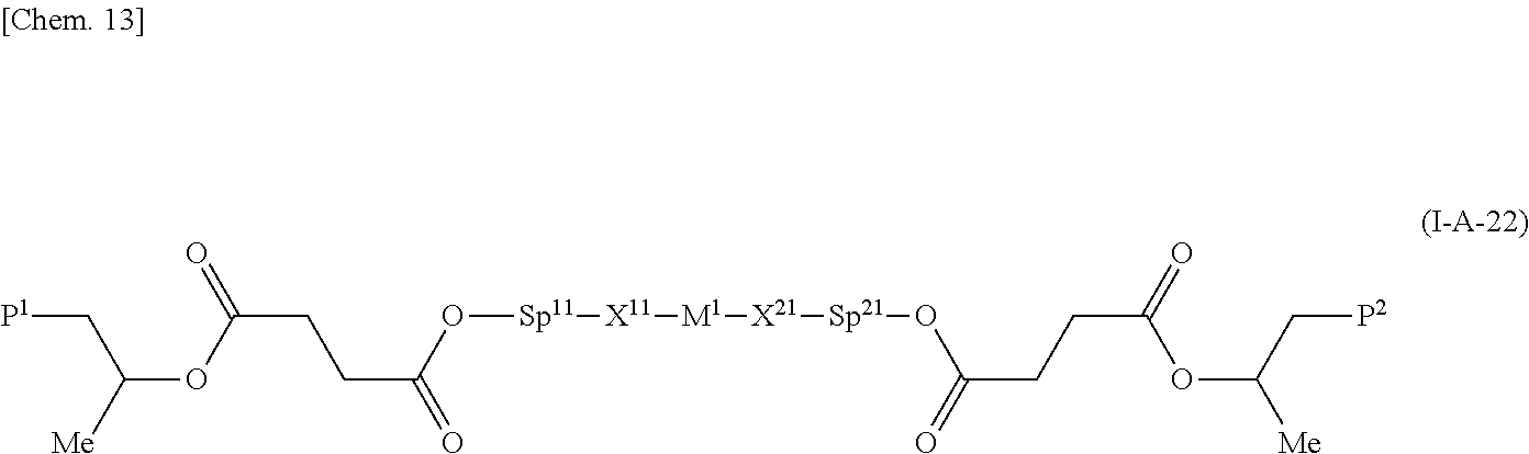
C([P1])C(OC(CCC(=O)O[Sp11][X11][M1][X21][Sp21]OC(=O)CCC(OC(C[P2])[Me])=O)=O)[Me]
